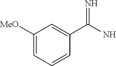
C1([MeO])=CC=CC(C(N)=N)=C1
